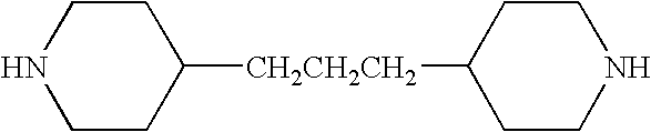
C1CC([CH2CH2CH2]C2CCNCC2)CCN1
